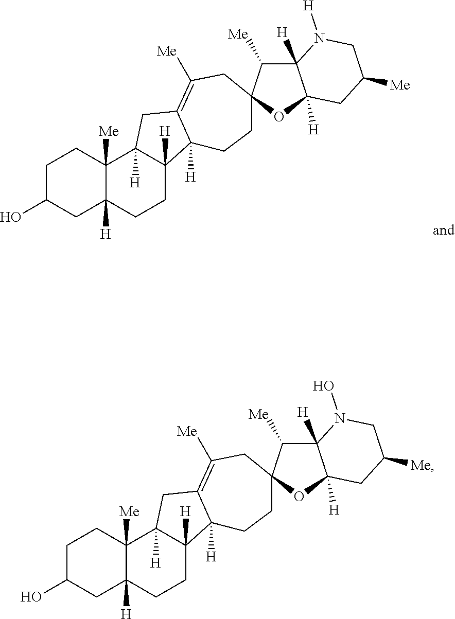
C1C(O)CC2([H])C([Me])(C1)C1([H])C([H])(CC2)C2([H])C(=C([Me])CC3(CC2)C([Me])C2([H])C([H])(O3)CC([Me])CN2[H])C1.C1C(O)CC2([H])C([Me])(C1)C1([H])C([H])(CC2)C2([H])C(=C([Me])CC3(CC2)C([Me])C2([H])C([H])(O3)CC([Me])CN2O)C1
